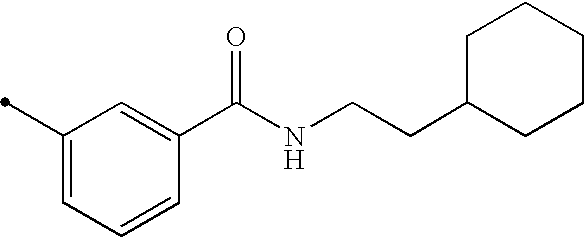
C1(C)=CC=CC(C(=O)NCCC2CCCCC2)=C1
